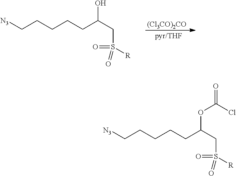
[(Cl3CO)2CO].C(CCCCC(CS(=O)(=O)[R])O)[N3].C(CCCCC(CS(=O)(=O)[R])OC(Cl)=O)[N3]
